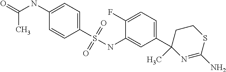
C(NC1=CC=C(S(=O)(=O)NC2=CC(C3(C)N=C(N)SCC3)=CC=C2F)C=C1)(=O)C
